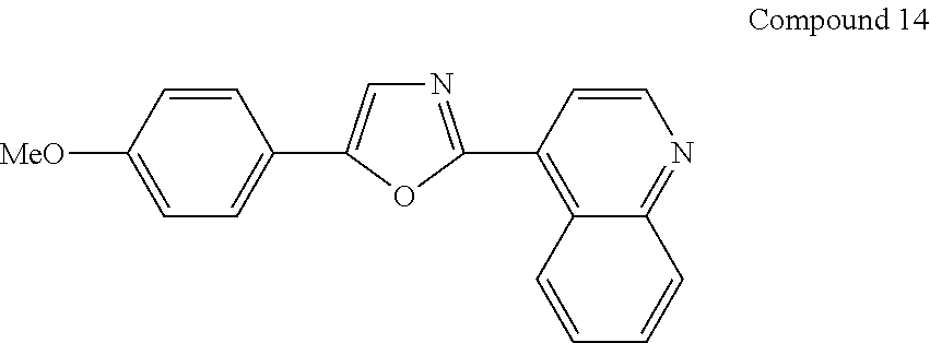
C1([MeO])=CC=C(C2=CN=C(C3=C4C(=NC=C3)C=CC=C4)O2)C=C1
